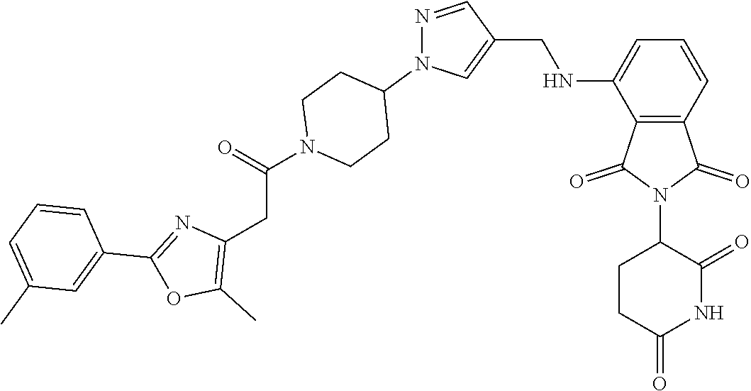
C12=C(C=CC=C1NCC1=CN(C3CCN(C(CC4=C(C)OC(C5=CC(C)=CC=C5)=N4)=O)CC3)N=C1)C(=O)N(C1CCC(=O)NC1=O)C2=O
